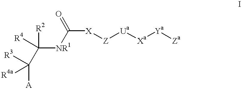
C([NR1]C([X][Z][Ua][Xa][Ya][Za])=O)([R2])(C([R3])([A])[R4a])[R4]
